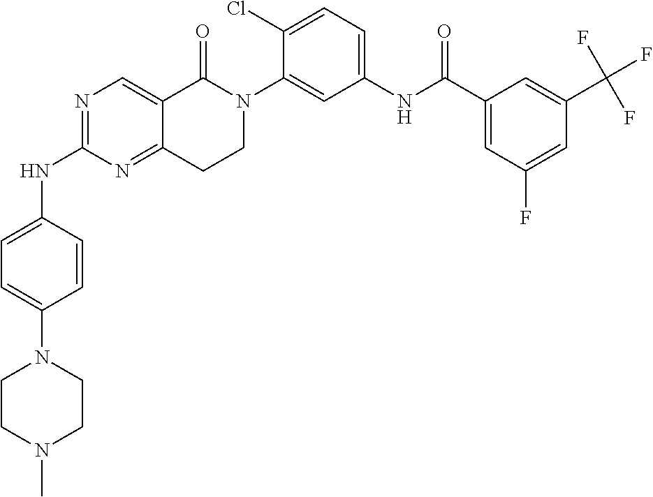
N1=C(NC2=CC=C(N3CCN(C)CC3)C=C2)N=C2C(=C1)C(=O)N(C1=CC(NC(C3=CC(F)=CC(C(F)(F)F)=C3)=O)=CC=C1Cl)CC2
